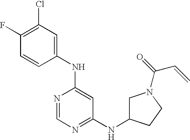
C1(Cl)=C(F)C=CC(NC2=CC(NC3CN(C(=O)C=C)CC3)=NC=N2)=C1
